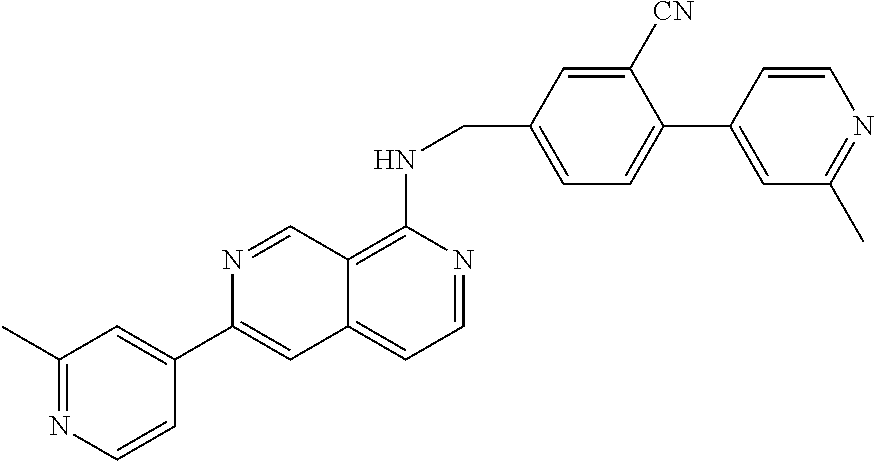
C1=C(C2=CC3=CC=NC(NCC4=CC=C(C5=CC(C)=NC=C5)C([CN])=C4)=C3C=N2)C=CN=C1C
